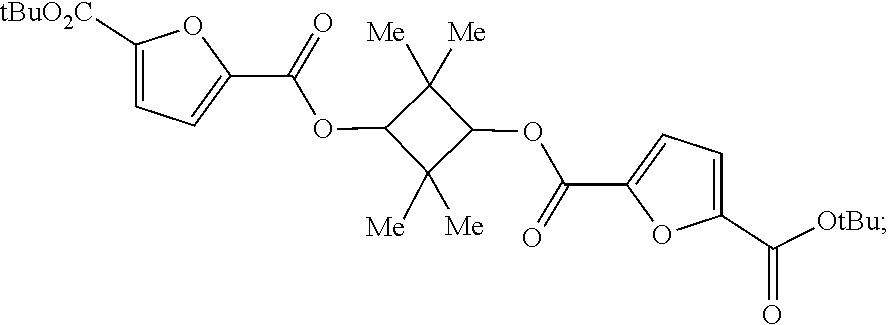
C1(C([OtBu])=O)=CC=C(C(=O)OC2C([Me])([Me])C(OC(C3=CC=C([tBuO2C])O3)=O)C2([Me])[Me])O1
